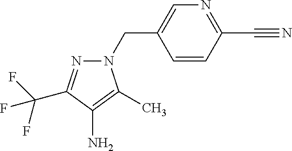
N1(CC2=CN=C(C#N)C=C2)N=C(C(F)(F)F)C(N)=C1C
